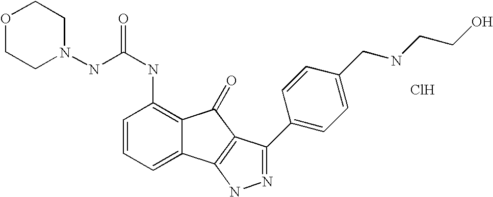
C(NC1=C2C(=CC=C1)C1=C(C2=O)C(C2=CC=C(CNCCO)C=C2)=NN1)(=O)NN1CCOCC1.Cl
